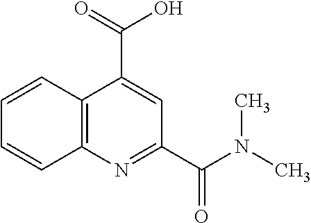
C12=C(N=C(C(N(C)C)=O)C=C1C(=O)O)C=CC=C2
